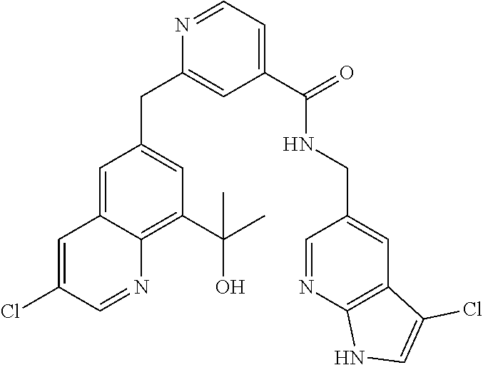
C1=NC(CC2=CC(C(O)(C)C)=C3C(=C2)C=C(Cl)C=N3)=CC(C(NCC2=CC3=C(N=C2)NC=C3Cl)=O)=C1
